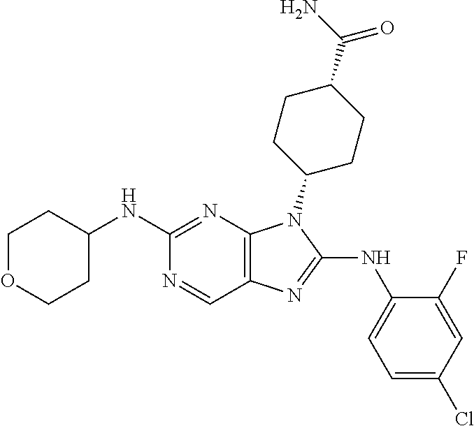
C1(NC2CCOCC2)=NC2=C(C=N1)N=C(NC1=CC=C(Cl)C=C1F)N2C1CCC(C(N)=O)CC1
